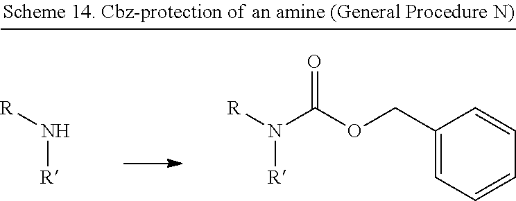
[R]N[R].C1(COC(N([R])[R])=O)=CC=CC=C1
